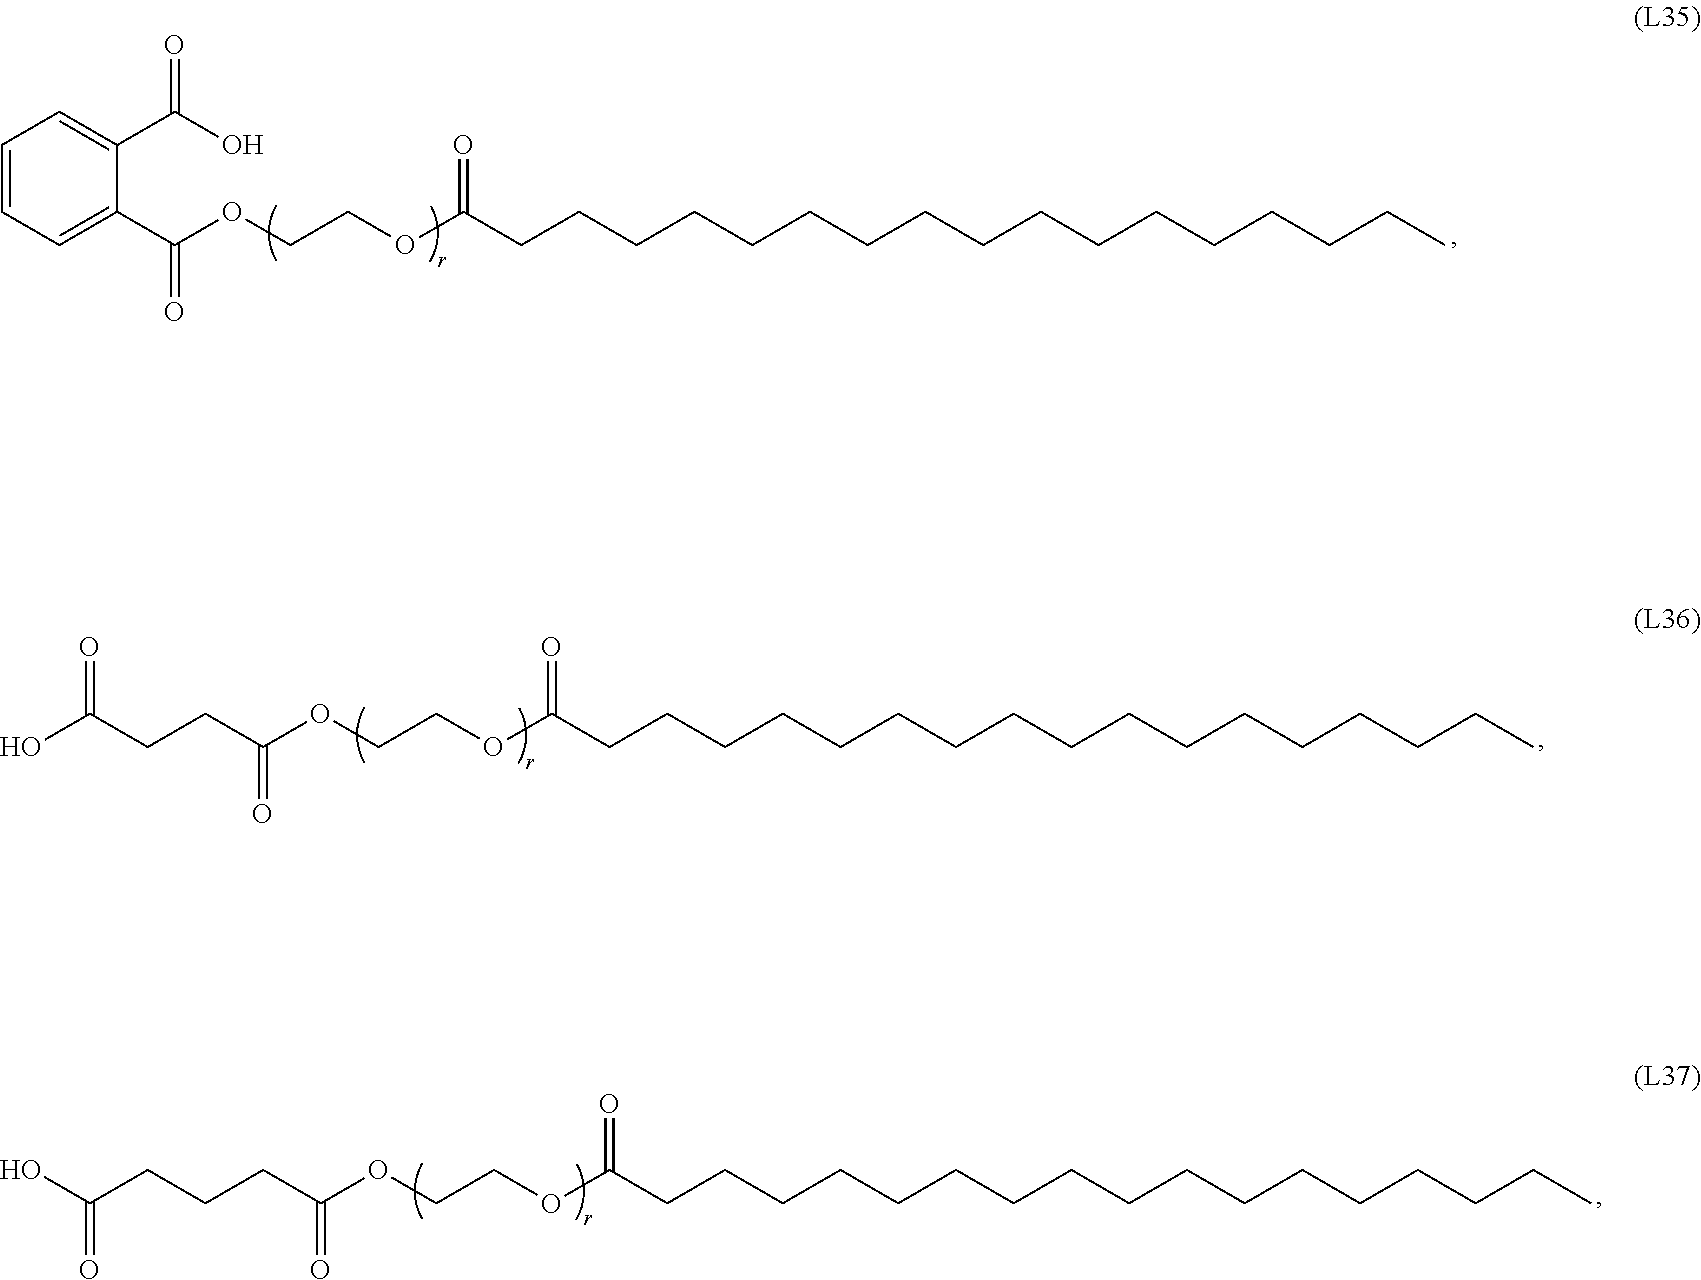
OC(CCC(OCCOC(CCCCCCCCCCCCCCCCC)=O)=O)=O.C(CCCC(OCCOC(CCCCCCCCCCCCCCCCC)=O)=O)(O)=O.C1=CC=C(C(OCCOC(CCCCCCCCCCCCCCCCC)=O)=O)C(C(O)=O)=C1
